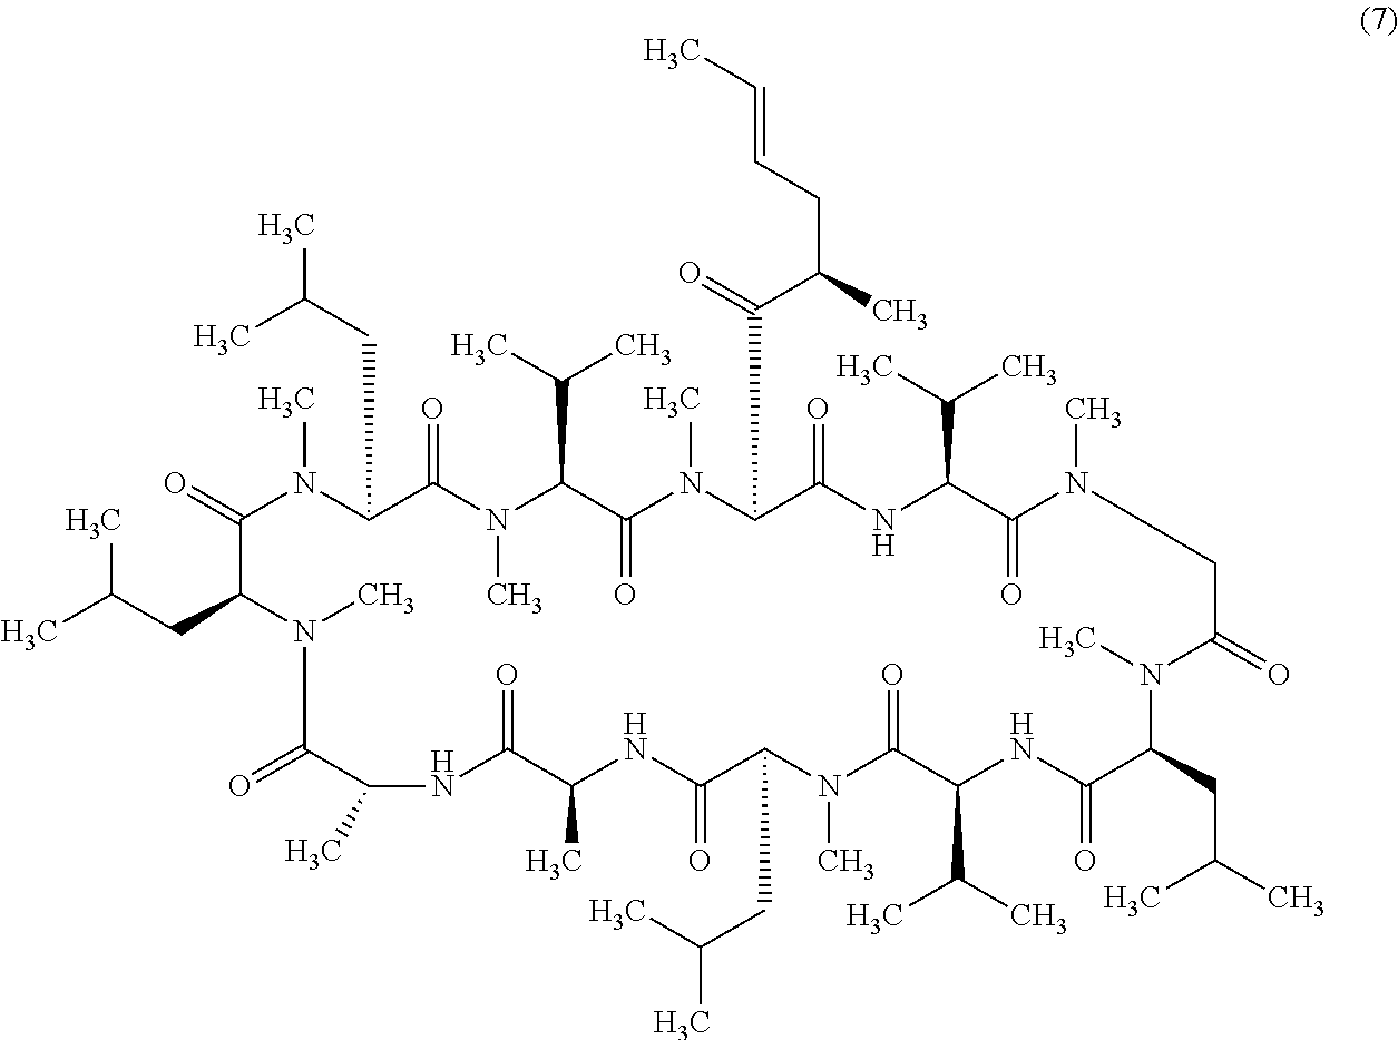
CC(CC1N(C)C(=O)C(C)NC(=O)C(C)NC(=O)C(CC(C)C)N(C)C(=O)C(C(C)C)NC(=O)C(CC(C)C)N(C)C(=O)CN(C)C(=O)C(C(C)C)NC(=O)C(C(=O)C(C)CC=CC)N(C)C(=O)C(C(C)C)N(C)C(=O)C(CC(C)C)N(C)C1=O)C
